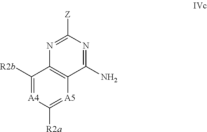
[A5]1=C([R2a])[A4]=C([R2b])C2=C1C(N)=NC([Z])=N2
